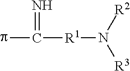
pC([R1]N([R3])[R2])=N
